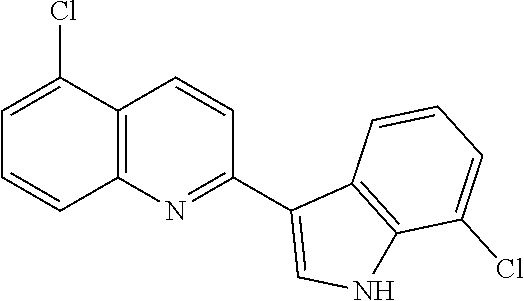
C1=C(Cl)C2=C(C=C1)N=C(C1=CNC3=C1C=CC=C3Cl)C=C2
